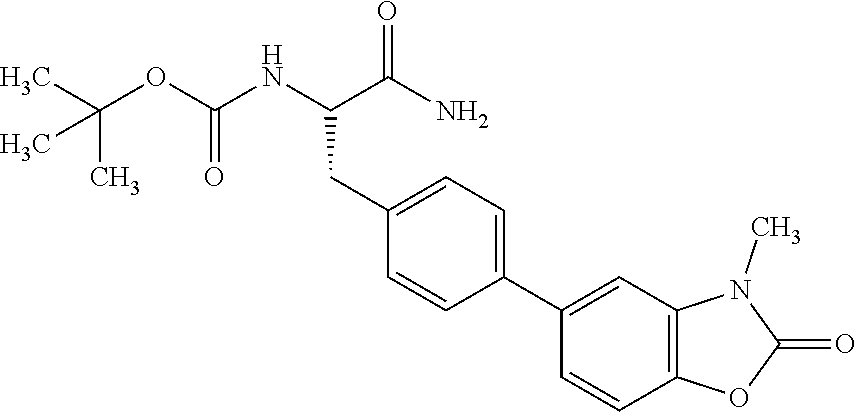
CC(OC(NC(C(N)=O)CC1=CC=C(C2=CC3=C(C=C2)OC(=O)N3C)C=C1)=O)(C)C
